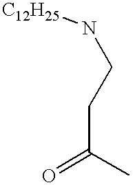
[C12H25]NCCC(=O)C
